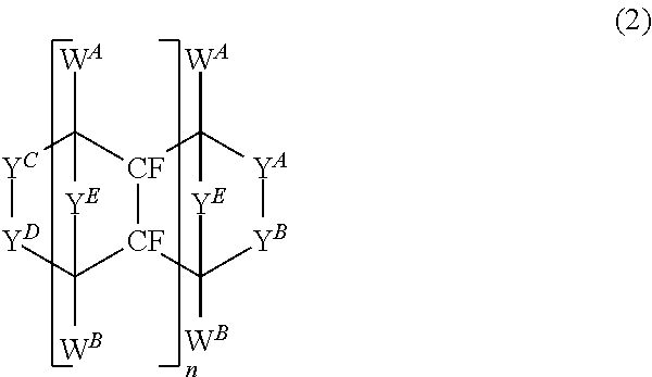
[YC]1[YD]C2([WB])[CF]3[CF](C1([WA])[YE]2)C1([WA])[YA][YB]C3([WB])[YE]1
